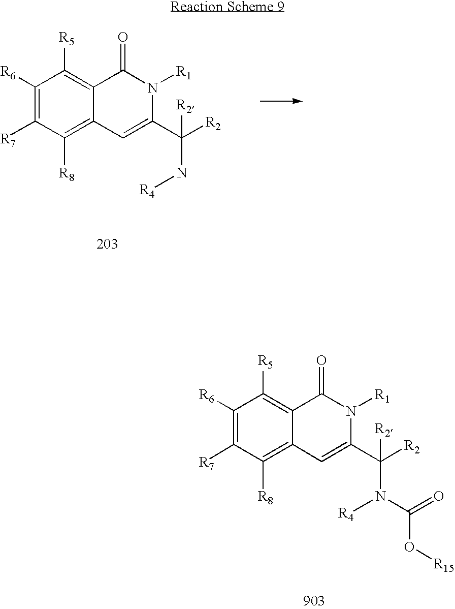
C1([R5])=C2C(=C([R8])C([R7])=C1[R6])C=C(C([R2])([R2])N[R4])N([R1])C2=O.C1([R5])=C2C(=C([R8])C([R7])=C1[R6])C=C(C([R2])([R2])N([R4])C(=O)O[R15])N([R1])C2=O
